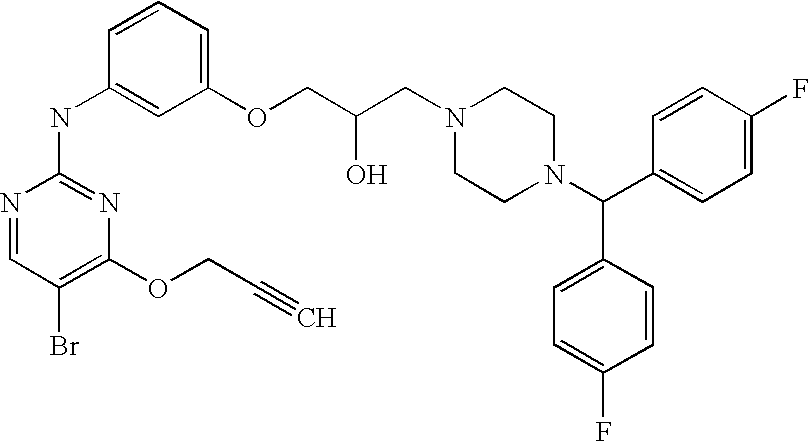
N1=CC(Br)=C(OCC#C)N=C1NC1=CC(OCC(CN2CCN(C(C3=CC=C(F)C=C3)C3=CC=C(F)C=C3)CC2)O)=CC=C1
